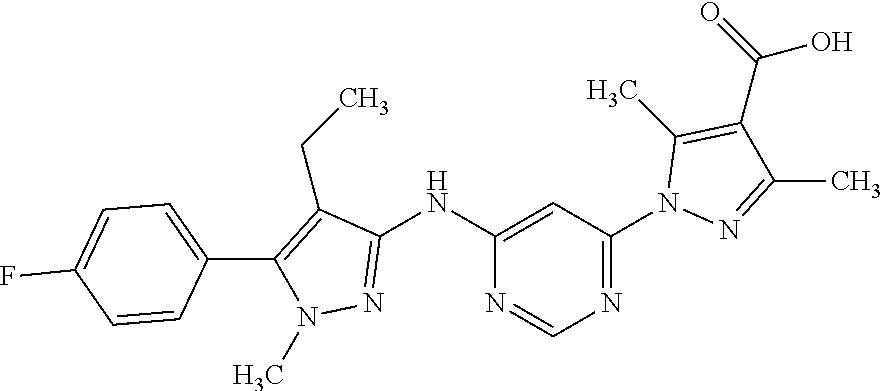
C1(NC2=NN(C)C(C3=CC=C(F)C=C3)=C2CC)=CC(N2N=C(C)C(C(O)=O)=C2C)=NC=N1
